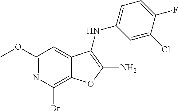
C12=C(Br)N=C(OC)C=C1C(NC1=CC=C(F)C(Cl)=C1)=C(N)O2
